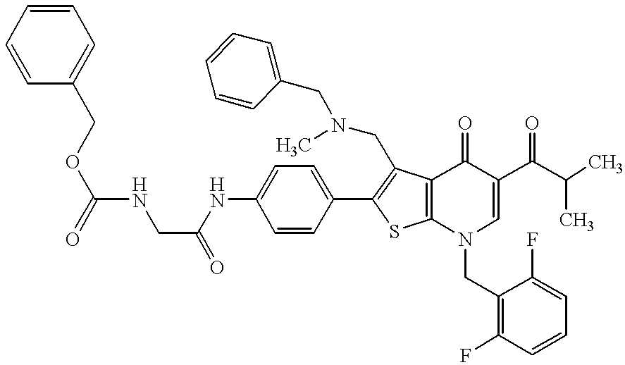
C(C(NC1=CC=C(C2=C(CN(CC3=CC=CC=C3)C)C3=C(S2)N(CC2=C(F)C=CC=C2F)C=C(C(=O)C(C)C)C3=O)C=C1)=O)NC(=O)OCC1=CC=CC=C1
